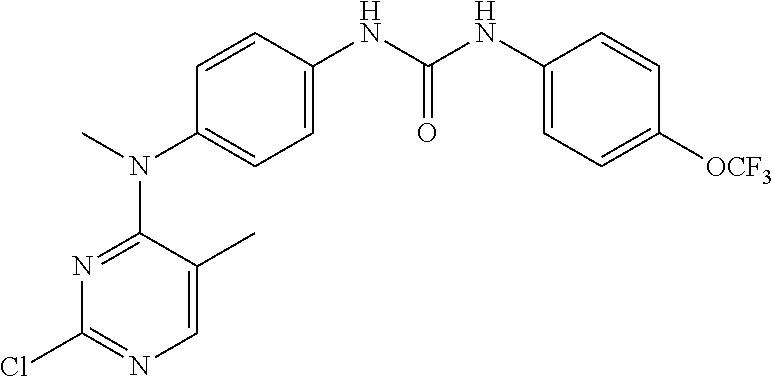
C1=CC(NC(NC2=CC=C([OCF3])C=C2)=O)=CC=C1N(C)C1=NC(Cl)=NC=C1C
